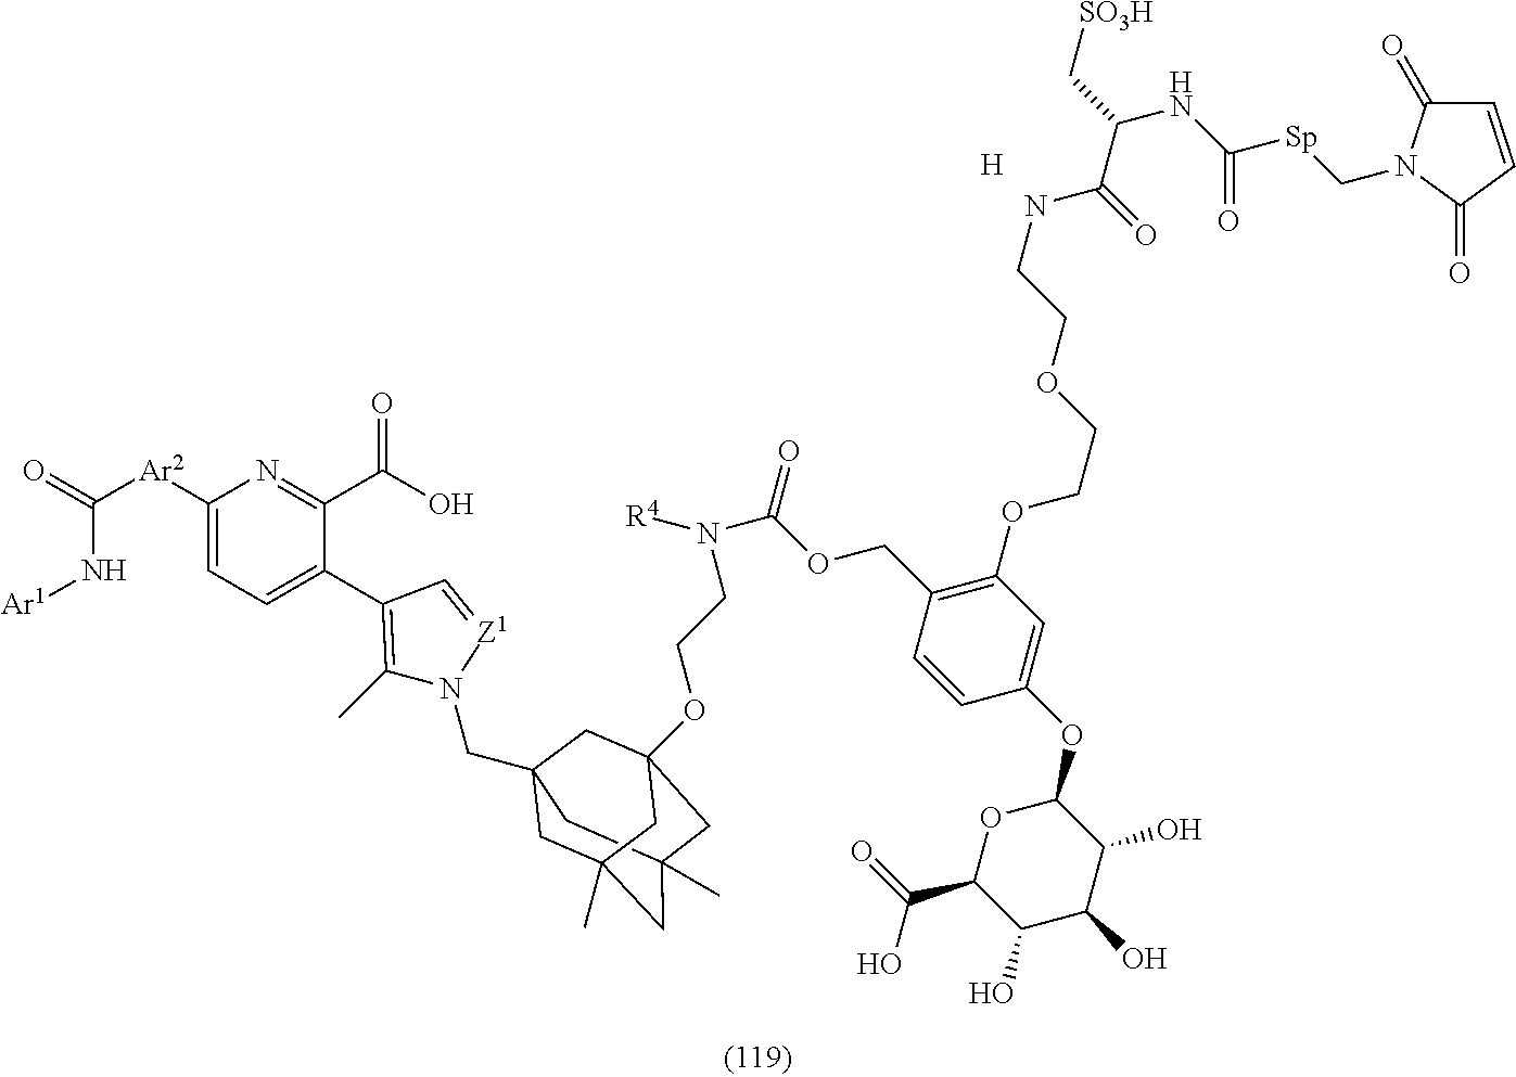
O=C([Ar2]C1=CC=C(C2=C(C)N(CC34CC5(C)CC(C)(CC(OCCN([R4])C(OCC6=C(OCCOCCNC(C(NC([Sp]CN7C(=O)C=CC7=O)=O)C[SO3H])=O)C=C(OC7OC(C(=O)O)C(O)C(O)C7O)C=C6)=O)(C3)C5)C4)[Z1]=C2)C(C(O)=O)=N1)N[Ar1].[H]
